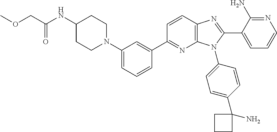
C12=C(C=CC(C3=CC(N4CCC(NC(COC)=O)CC4)=CC=C3)=N1)N=C(C1=CC=CN=C1N)N2C1=CC=C(C2(N)CCC2)C=C1
